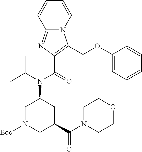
C12=NC(C(=O)N(C(C)C)C3CC(C(N4CCOCC4)=O)CN([Boc])C3)=C(COC3=CC=CC=C3)N1C=CC=C2
